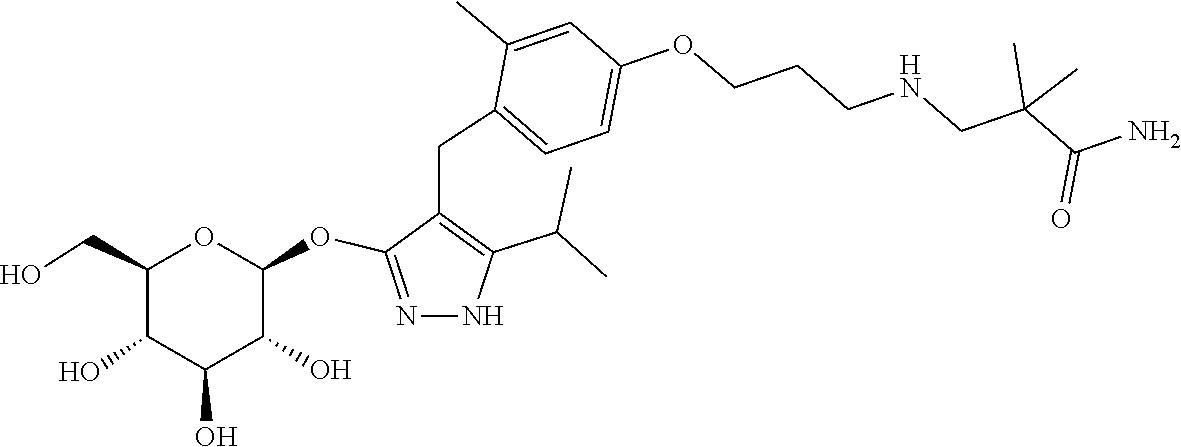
C(C(=O)N)(CNCCCOC1=CC=C(CC2=C(C(C)C)NN=C2OC2OC(CO)C(O)C(O)C2O)C(C)=C1)(C)C
